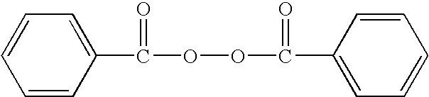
C1=CC(C(OOC(C2=CC=CC=C2)=O)=O)=CC=C1
